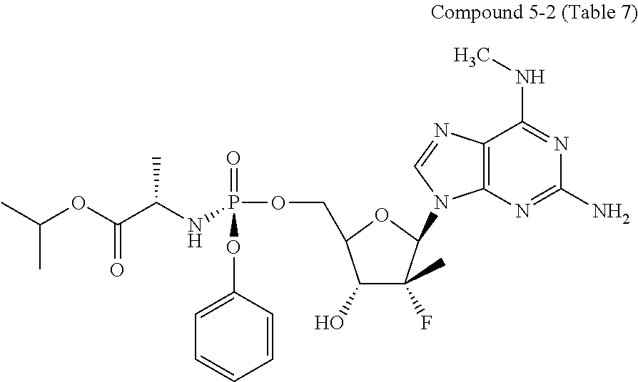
C1(O)C(F)(C)C(N2C3=C(C(NC)=NC(N)=N3)N=C2)OC1COP(NC(C(OC(C)C)=O)C)(=O)OC1=CC=CC=C1
